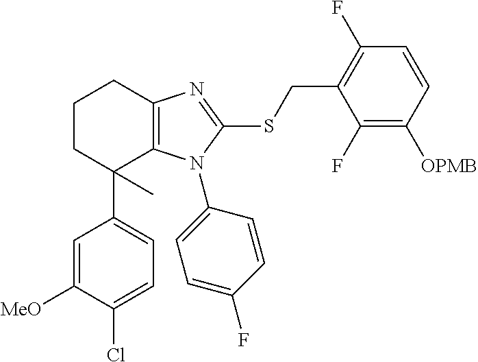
C1=C(Cl)C([MeO])=CC(C2(C)C3=C(CCC2)N=C(SCC2=C(F)C=CC([OPMB])=C2F)N3C2=CC=C(F)C=C2)=C1
